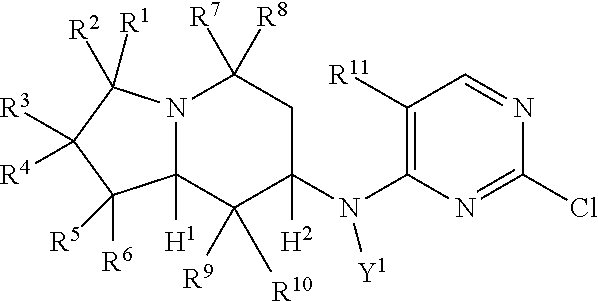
N12C([H1])(C([R9])([R10])C(N(C3=C([R11])C=NC(Cl)=N3)[Y1])([H2])CC1([R7])[R8])C([R5])([R6])C([R3])([R4])C2([R1])[R2]
